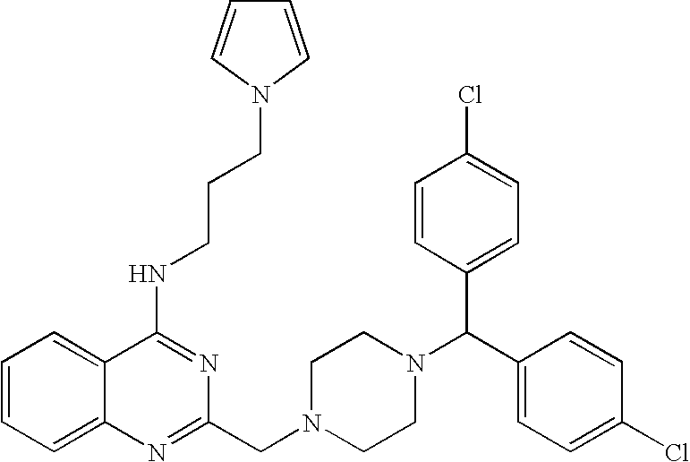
C1=CC=C2C(=C1)C(NCCCN1C=CC=C1)=NC(CN1CCN(C(C3=CC=C(Cl)C=C3)C3=CC=C(Cl)C=C3)CC1)=N2
